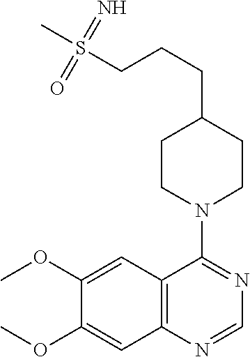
C1(OC)=CC2=C(C=C1OC)N=CN=C2N1CCC(CCCS(C)(=N)=O)CC1
